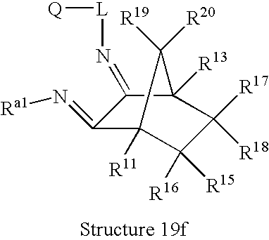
C1(=N[Ra1])C2([R11])C([R15])([R16])C([R17])([R18])C([R13])(C1=N[L][Q])C2([R20])[R19]
